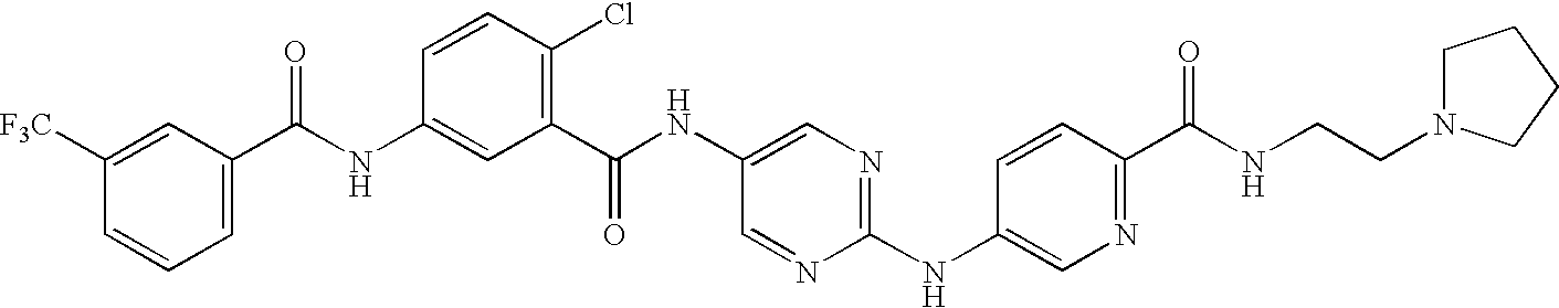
C1=C(C(NC2=CC(C(NC3=CN=C(NC4=CN=C(C(NCCN5CCCC5)=O)C=C4)N=C3)=O)=C(Cl)C=C2)=O)C=C([F3C])C=C1
